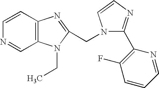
C1=CN=CC2=C1N=C(CN1C(C3=C(F)C=CC=N3)=NC=C1)N2CC
